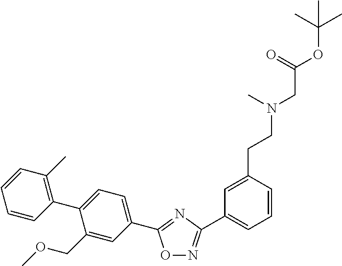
O1N=C(C2=CC=CC(CCN(C)CC(=O)OC(C)(C)C)=C2)N=C1C1=CC=C(C2=C(C)C=CC=C2)C(COC)=C1
